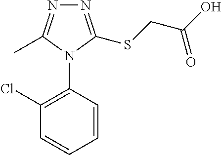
C1=CC(N2C(C)=NN=C2SCC(O)=O)=C(Cl)C=C1
